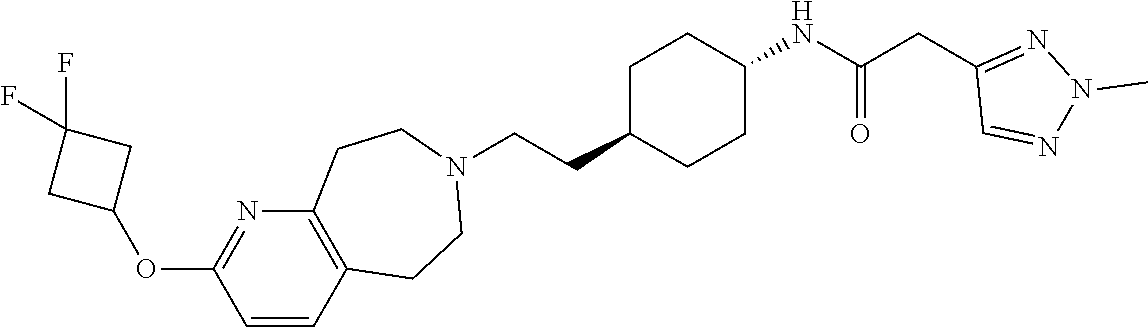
C1C(CCN2CCC3=C(CC2)C=CC(OC2CC(F)(F)C2)=N3)CCC(NC(CC2=NN(C)N=C2)=O)C1
